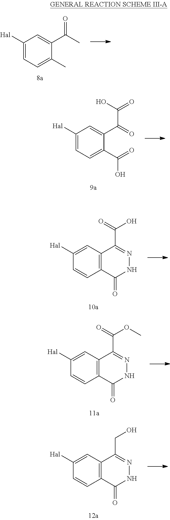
C1([Hal])=CC=C(C)C(C(=O)C)=C1.C1([Hal])=CC=C(C(O)=O)C(C(=O)C(=O)O)=C1.C1([Hal])=CC2=C(C(=O)NN=C2C(=O)O)C=C1.C1([Hal])=CC2=C(C(=O)NN=C2C(=O)OC)C=C1.C1([Hal])=CC2=C(C(=O)NN=C2CO)C=C1
